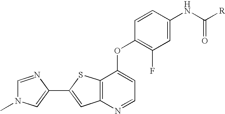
C12=C(N=CC=C1OC1=C(F)C=C(NC([R])=O)C=C1)C=C(C1=CN(C)C=N1)S2
